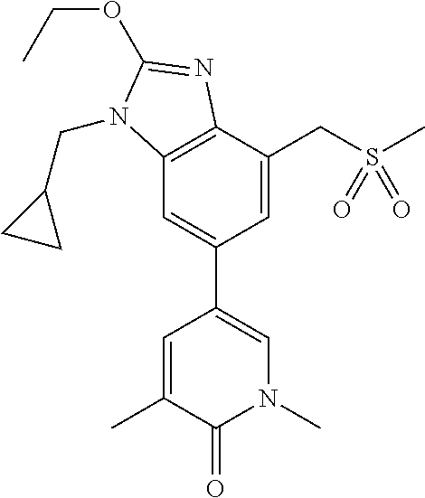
C12=C(C(CS(C)(=O)=O)=CC(C3=CN(C)C(=O)C(C)=C3)=C1)N=C(OCC)N2CC1CC1
